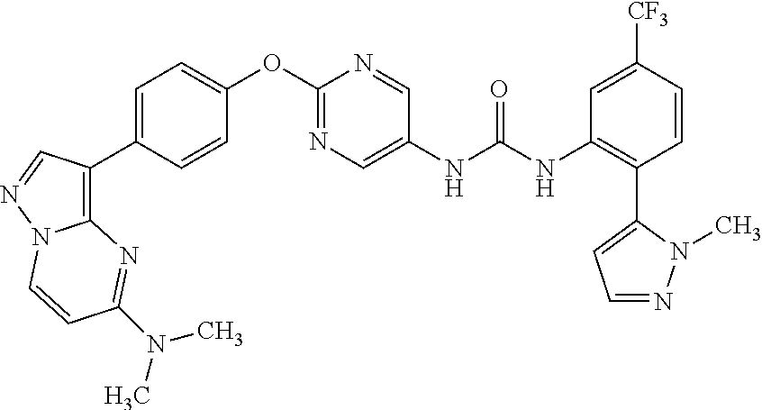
C1=CC([CF3])=CC(NC(NC2=CN=C(OC3=CC=C(C4=C5N(N=C4)C=CC(N(C)C)=N5)C=C3)N=C2)=O)=C1C1=CC=NN1C
